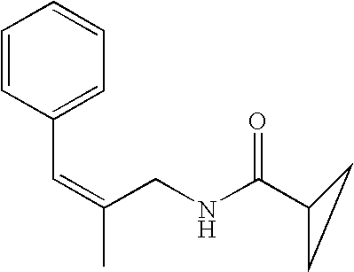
C1(C=C(CNC(C2CC2)=O)C)=CC=CC=C1
